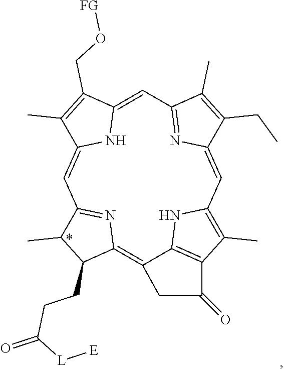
C12=CC3=NC(=CC4=C(C)C5=C(C(=C6C(CCC(=O)[L][E])C(C)C(=N6)C=C(C(C)=C1CO[FG])N2)CC5=O)N4)C(CC)=C3C
